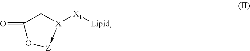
C1(=O)C[X]([X1][Lipid])->[Z]O1
